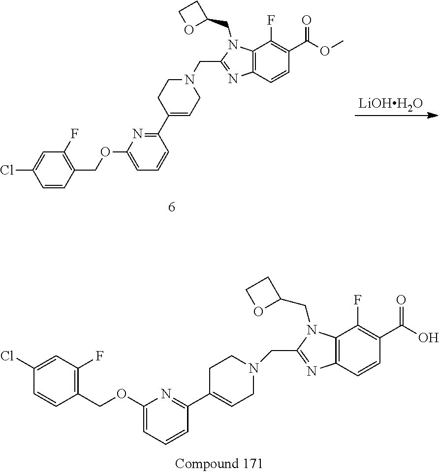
C12=C(C=CC(C(=O)OC)=C1F)N=C(CN1CC=C(C3=NC(OCC4=C(F)C=C(Cl)C=C4)=CC=C3)CC1)N2CC1CCO1.[LiOHH2O].C1(COC2=CC=CC(C3=CCN(CC4=NC5=C(C(F)=C(C(O)=O)C=C5)N4CC4CCO4)CC3)=N2)=C(F)C=C(Cl)C=C1
